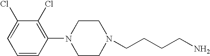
C1(N2CCN(CCCCN)CC2)=C(Cl)C(Cl)=CC=C1
